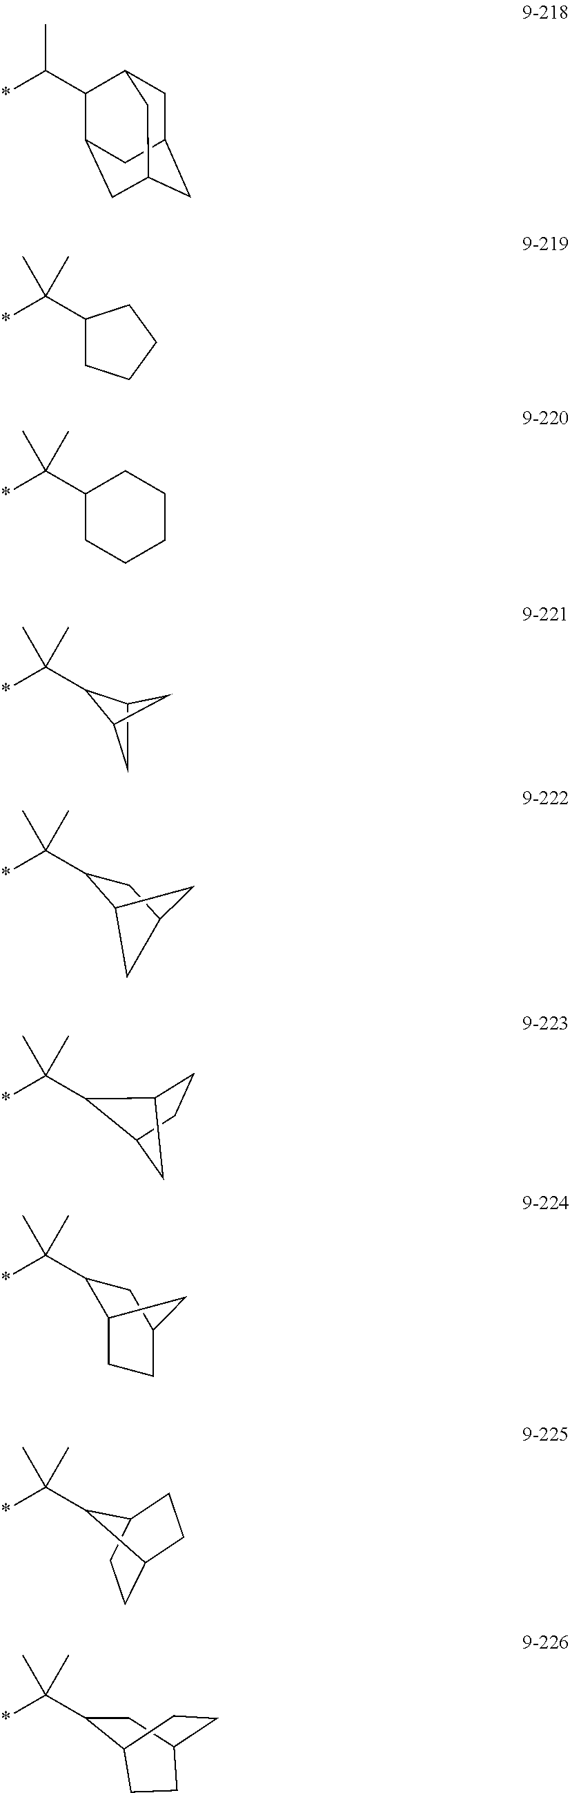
*C(C1C2CC1C2)(C)C.*C(C1C2CC(C1)C2)(C)C.*C(C1CCCC1)(C)C.*C(C1C2CC3CC(CC1C3)C2)C.*C(C1CCCCC1)(C)C.*C(C1C2CCC1C2)(C)C.*C(C1C2CCC(C1)C2)(C)C.*C(C1C2CCC1CC2)(C)C.*C(C1CC2CCC1CC2)(C)C
